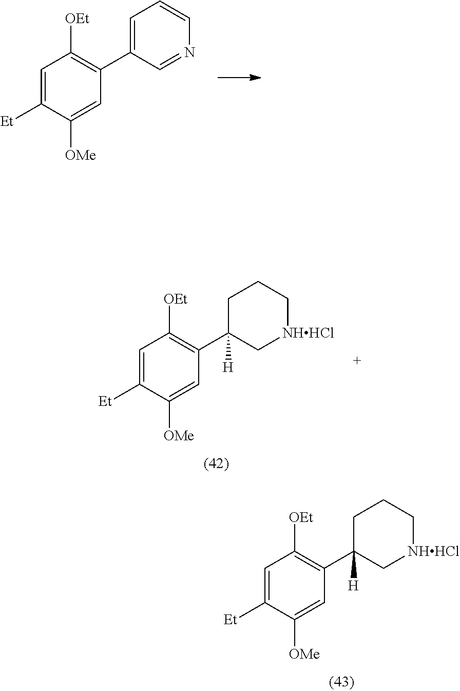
C1=C([Et])C([OMe])=CC(C2=CC=CN=C2)=C1[OEt].C1=C([Et])C([OMe])=CC(C2([H])C[NHHCl]CCC2)=C1[OEt].C1=C([Et])C([OMe])=CC(C2([H])C[NHHCl]CCC2)=C1[OEt]
